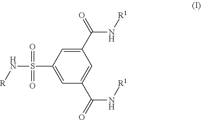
S(=O)(C1=CC(C(N[R1])=O)=CC(C(=O)N[R1])=C1)(=O)N[R]
